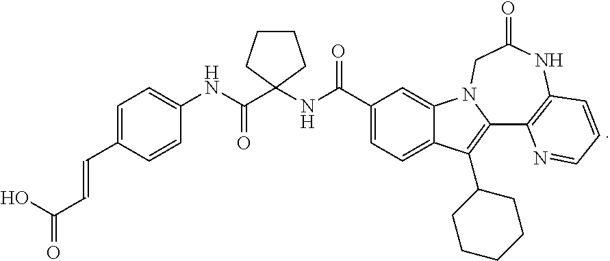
O=C(O)C=CC1=CC=C(NC(C2(NC(C3=CC=C4C(=C3)N3C(=C4C4CCCCC4)C4=C(NC(=O)C3)C=CC=N4)=O)CCCC2)=O)C=C1
